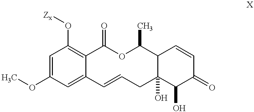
COC1=CC(O[Zx])=C2C(=C1)C=CCC1(O)C(C(C)OC2=O)C=CC(=O)C1O
